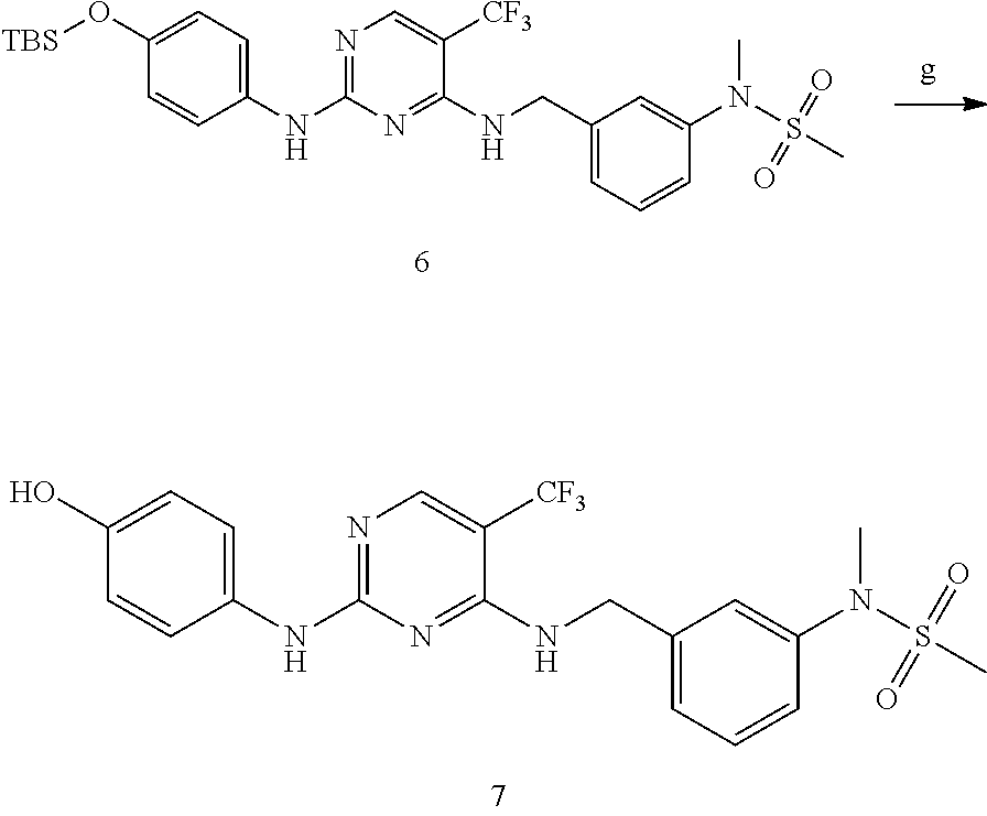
N1=C(NC2=CC=C(O)C=C2)N=C(NCC2=CC=CC(N(C)S(C)(=O)=O)=C2)C([CF3])=C1.N1=C(NC2=CC=C(O[TBS])C=C2)N=C(NCC2=CC=CC(N(C)S(C)(=O)=O)=C2)C([CF3])=C1
